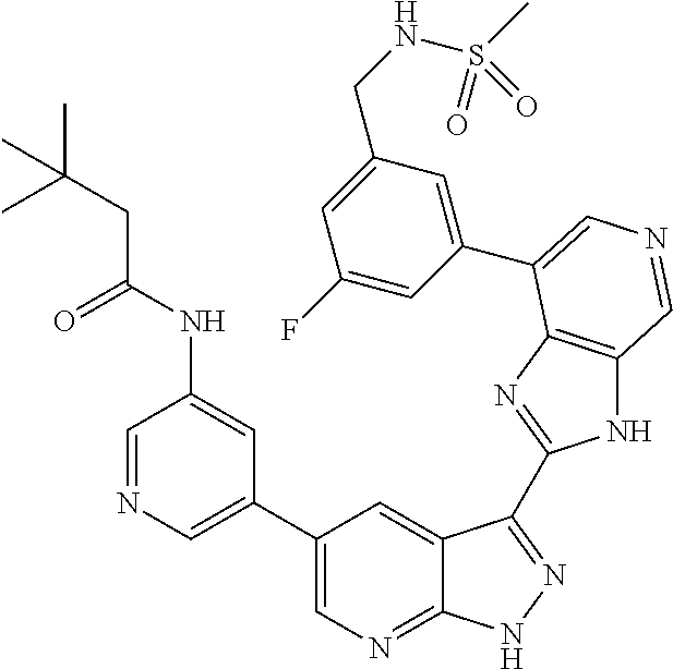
C1(C2=CN=CC(NC(CC(C)(C)C)=O)=C2)=CN=C2C(=C1)C(C1=NC3=C(N1)C=NC=C3C1=CC(CNS(C)(=O)=O)=CC(F)=C1)=NN2
